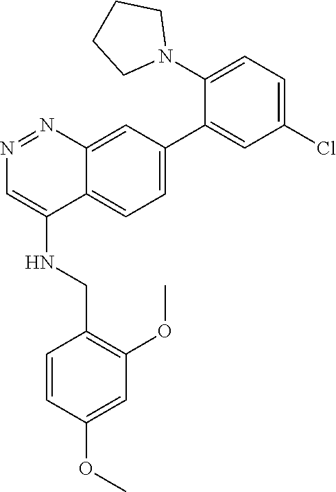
C1(N2CCCC2)=CC=C(Cl)C=C1C1=CC=C2C(NCC3=C(OC)C=C(OC)C=C3)=CN=NC2=C1
